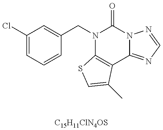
C1(Cl)=CC=CC(CN2C3=C(C4=NC=NN4C2=O)C(C)=CS3)=C1.[C15H11ClN4OS]
